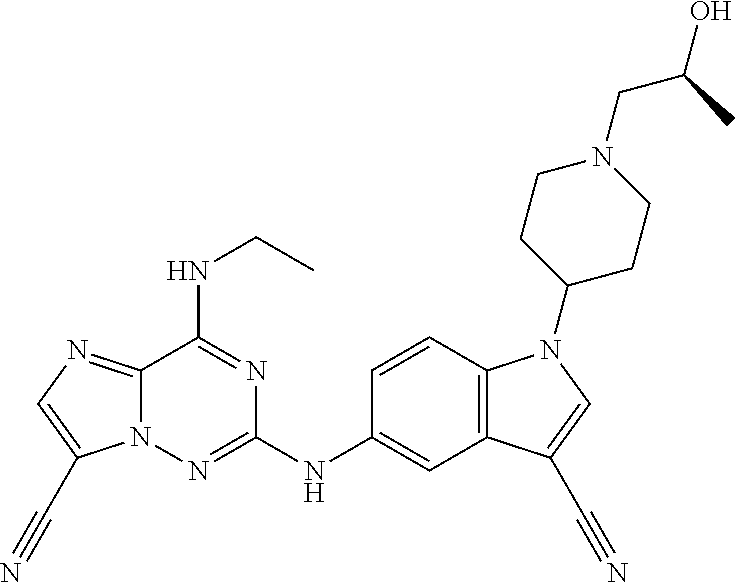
C1(NC2=NN3C(=NC=C3C#N)C(NCC)=N2)=CC2=C(N(C3CCN(CC(C)O)CC3)C=C2C#N)C=C1
